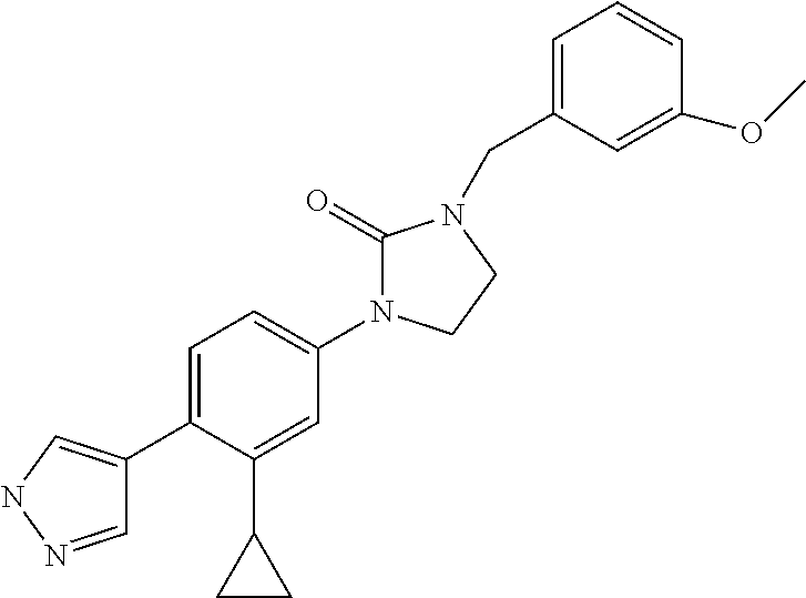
C1=NNC=C1C1=CC=C(N2C(=O)N(CC3=CC=CC(OC)=C3)CC2)C=C1C1CC1
